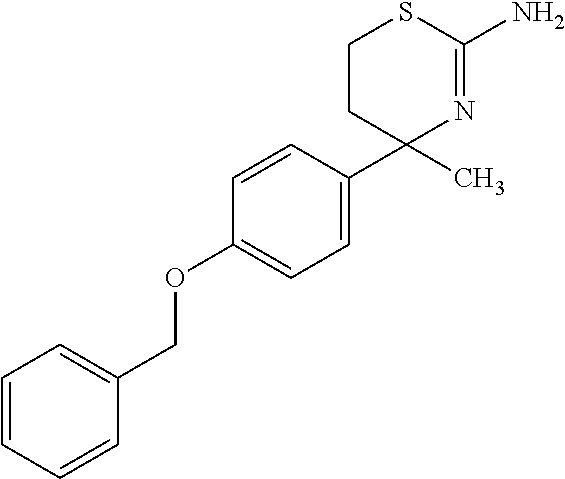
C1CC(C2=CC=C(OCC3=CC=CC=C3)C=C2)(C)N=C(N)S1
